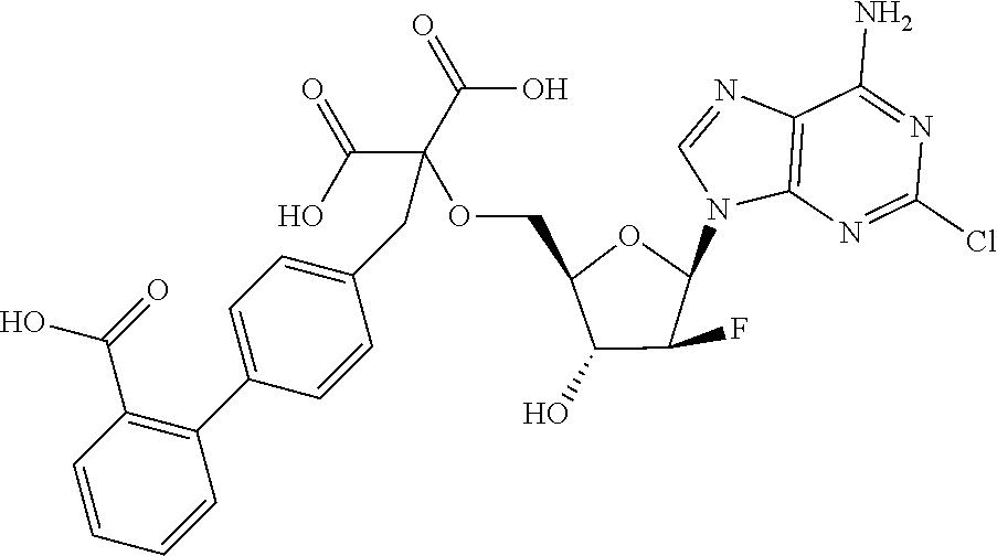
C12=C(N=C(Cl)N=C1N)N(C1OC(COC(C(=O)O)(C(=O)O)CC3=CC=C(C4=C(C(=O)O)C=CC=C4)C=C3)C(O)C1F)C=N2
